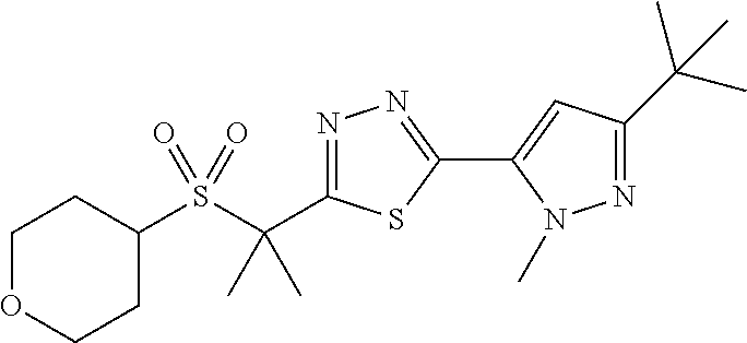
S(C(C)(C)C1=NN=C(C2=CC(C(C)(C)C)=NN2C)S1)(=O)(=O)C1CCOCC1
